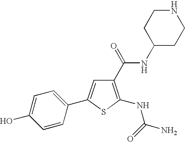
C1(O)=CC=C(C2=CC(C(NC3CCNCC3)=O)=C(NC(=O)N)S2)C=C1
